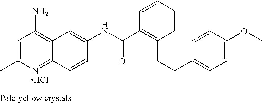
CC1=CC(N)=C2C(=N1)C=CC(NC(C1=C(CCC3=CC=C(OC)C=C3)C=CC=C1)=O)=C2.Cl
